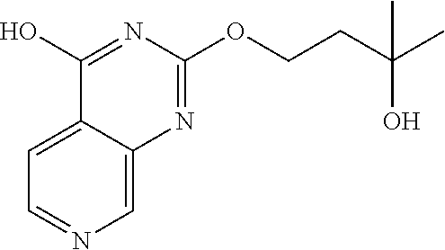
C1=NC=C2C(=C1)C(O)=NC(OCCC(C)(O)C)=N2
